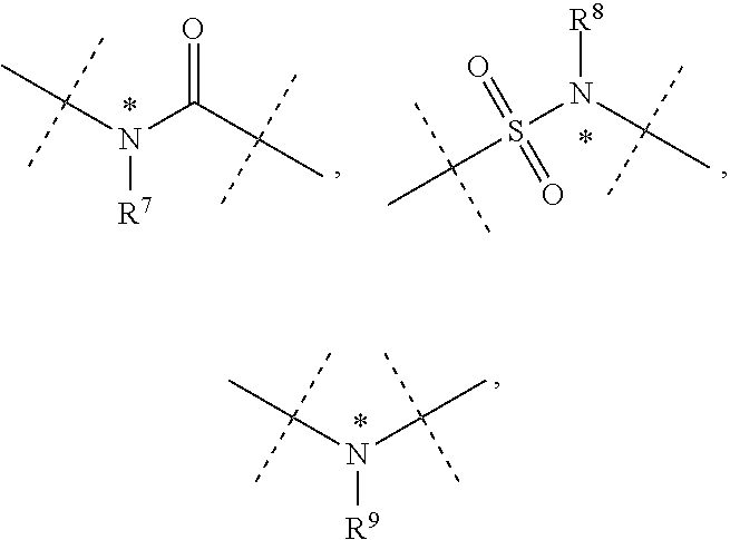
S(N(C(C)(C)C)[R8])(C(C)(C)C)(=O)=O.CC(N([R7])C(C(C)(C)C)=O)(C)C.C(N(C(C)(C)C)[R9])(C)(C)C
